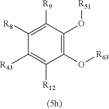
C1([R8])=C([R9])C(O[R51])=C(O[R63])C([R12])=C1[R43]
